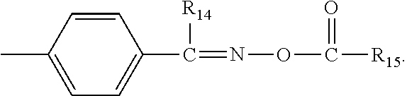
CC1=CC=C(C([R14])=NOC(=O)[R15])C=C1
